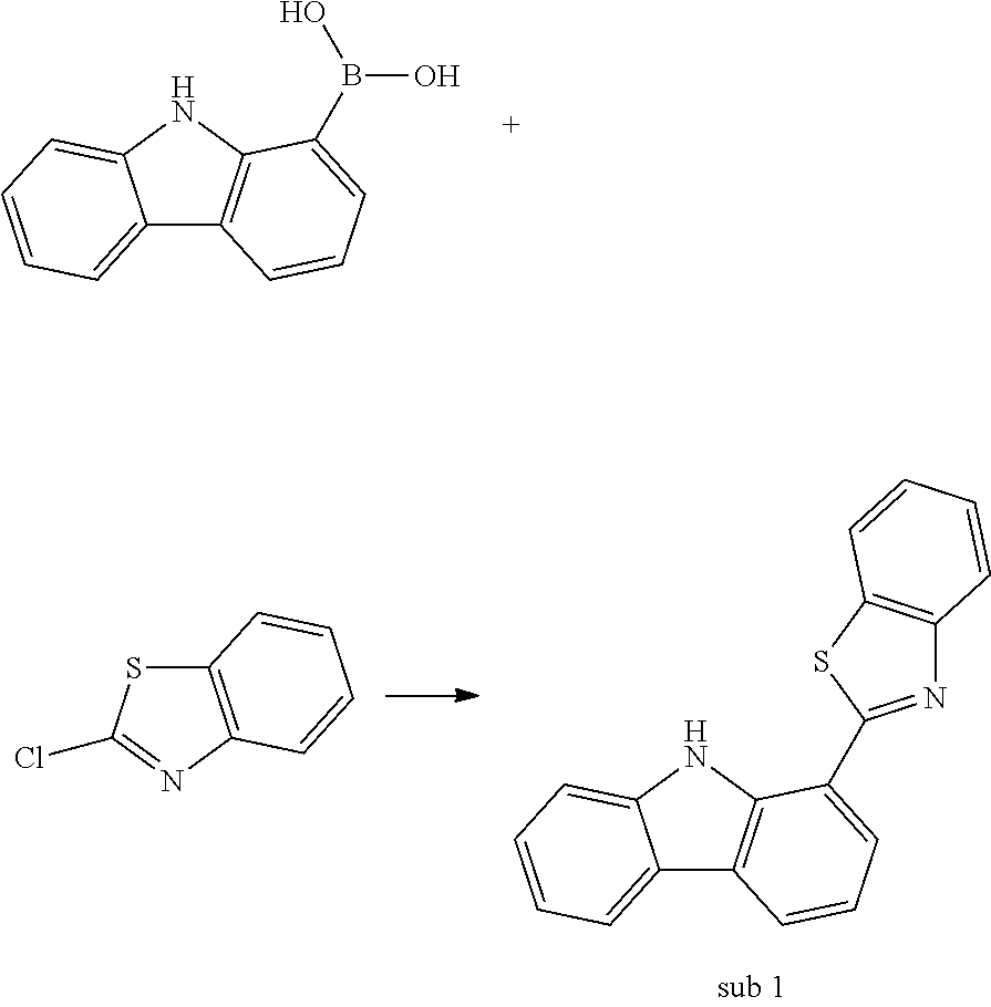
C12=CC=CC=C1NC1=C2C=CC=C1B(O)O.C12=C(N=C(Cl)S1)C=CC=C2.C12=CC=CC=C1NC1=C2C=CC=C1C1=NC2=C(S1)C=CC=C2
